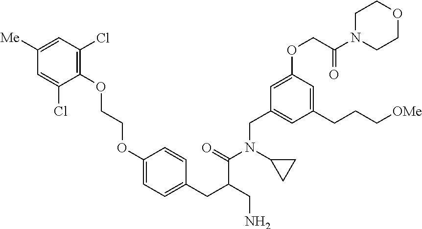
C1(OCCOC2=CC=C(CC(CN)C(=O)N(C3CC3)CC3=CC(CCC[OMe])=CC(OCC(N4CCOCC4)=O)=C3)C=C2)=C(Cl)C=C([Me])C=C1Cl
